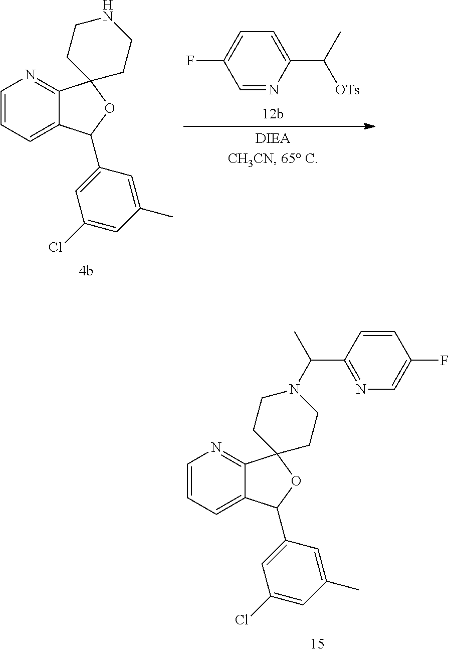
C1=CC=C2C(=N1)C1(OC2C2=CC(Cl)=CC(C)=C2)CCN(C(C2=NC=C(F)C=C2)C)CC1.C1=NC(C(C)[OTs])=CC=C1F.C1=CC=C2C(=N1)C1(OC2C2=CC(Cl)=CC(C)=C2)CCNCC1
